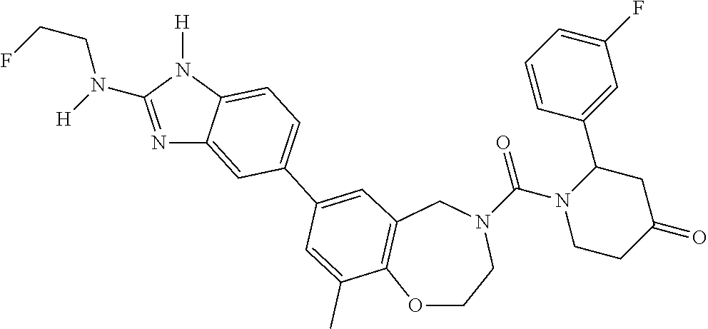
O1CCN(C(N2CCC(=O)CC2C2=CC(F)=CC=C2)=O)CC2=C1C(C)=CC(C1=CC=C3C(=C1)N=C(N(CCF)[H])N3[H])=C2
